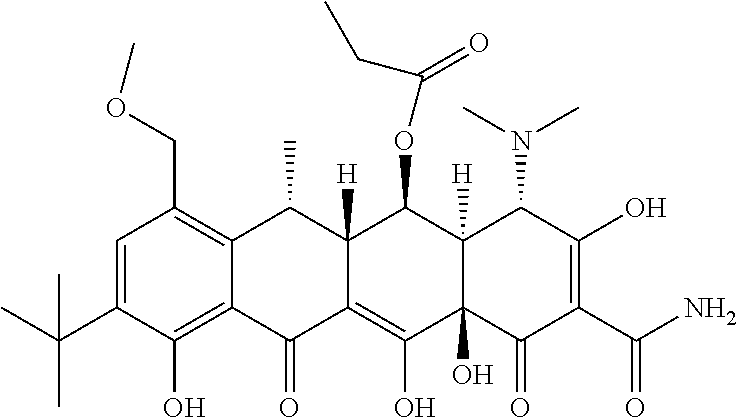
C1=C(C(C)(C)C)C(O)=C2C(=C1COC)C(C)C1([H])C(=C(O)C3(O)C([H])(C1OC(CC)=O)C(N(C)C)C(O)=C(C(N)=O)C3=O)C2=O
